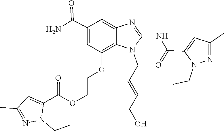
N1=C(C)C=C(C(=O)OCCOC2=C3N(CC=CCO)C(NC(=O)C4=CC(C)=NN4CC)=NC3=CC(C(N)=O)=C2)N1CC
